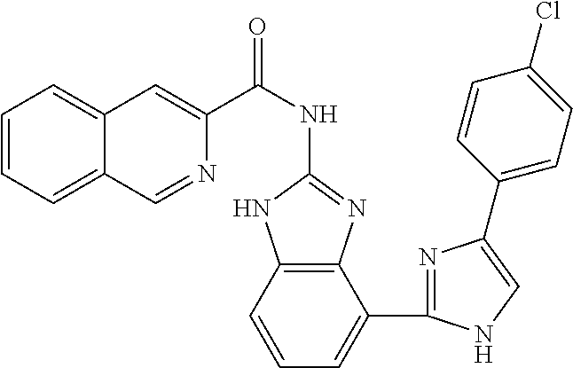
C1=CC=C2C(=C1)C=C(C(NC1=NC3=C(N1)C=CC=C3C1=NC(C3=CC=C(Cl)C=C3)=CN1)=O)N=C2
